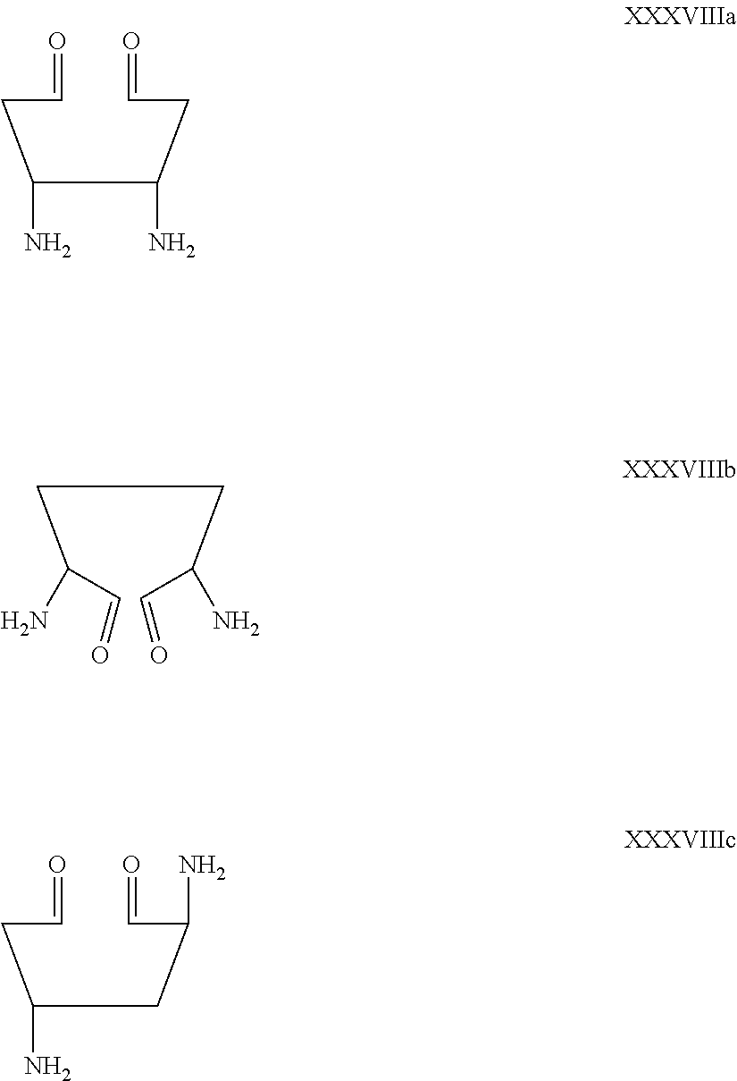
C(C=O)C(C(CC=O)N)N.C(CC(N)C=O)C(N)C=O.C(C=O)C(CC(C=O)N)N
